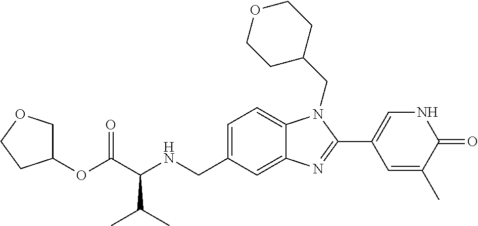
C(C(NCC1=CC=C2C(=C1)N=C(C1=CNC(=O)C(C)=C1)N2CC1CCOCC1)C(C)C)(=O)OC1COCC1
